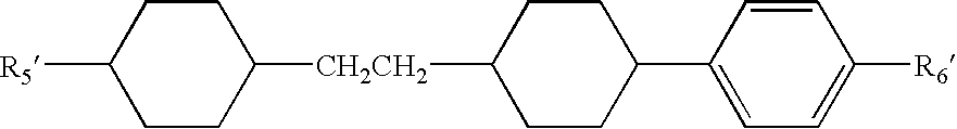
[CH2CH2](C1CCC(C2=CC=C([R6])C=C2)CC1)C1CCC([R5])CC1
